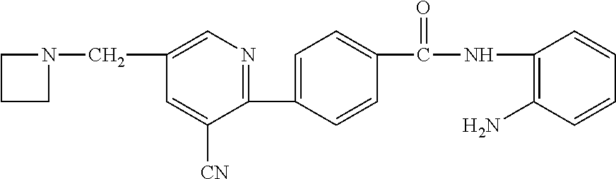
C1(C2=CC=C(C(NC3=C(N)C=CC=C3)=O)C=C2)=NC=C(CN2CCC2)C=C1[CN]
